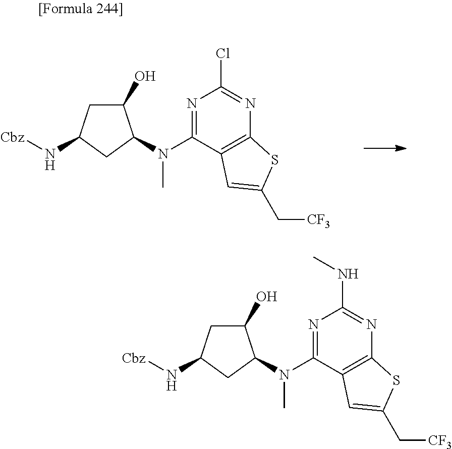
C1(O)CC(N[Cbz])CC1N(C1=NC(Cl)=NC2=C1C=C(C[CF3])S2)C.C1(O)CC(N[Cbz])CC1N(C1=NC(NC)=NC2=C1C=C(C[CF3])S2)C
